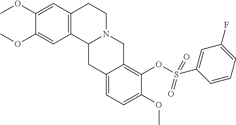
O(C1=CC2=C(C=C1OC)C1N(CC2)CC2=C(OS(C3=CC(F)=CC=C3)(=O)=O)C(OC)=CC=C2C1)C
